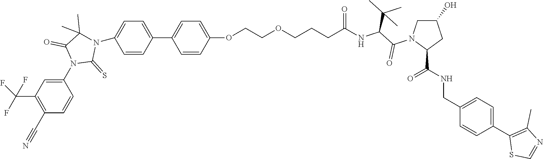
C(C(=O)NC(C(N1C(C(NCC2=CC=C(C3=C(C)N=CS3)C=C2)=O)CC(O)C1)=O)C(C)(C)C)CCOCCOC1=CC=C(C2=CC=C(N3C(=S)N(C4=CC(C(F)(F)F)=C(C#N)C=C4)C(=O)C3(C)C)C=C2)C=C1
